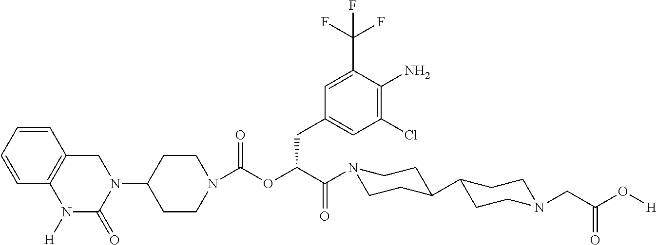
C1(N2C(=O)N([H])C3=C(C=CC=C3)C2)CCN(C(OC(C(=O)N2CCC(C3CCN(CC(O[H])=O)CC3)CC2)CC2=CC(Cl)=C(N)C(C(F)(F)F)=C2)=O)CC1
